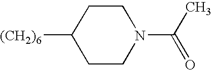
[(CH2)6]C1CCN(C(=O)C)CC1
